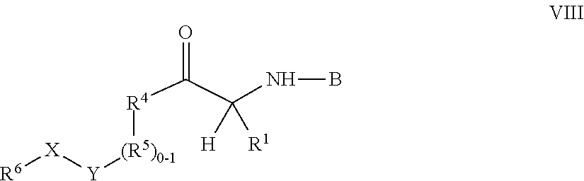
[R6][X][Y][(R5)0-1][R4]C(=O)C(NB)([H])[R1]
